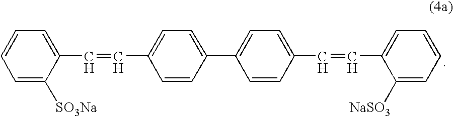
C1=C([SO3Na])C(C=CC2=CC=C(C3=CC=C(C=CC4=CC=CC=C4[NaSO3])C=C3)C=C2)=CC=C1
